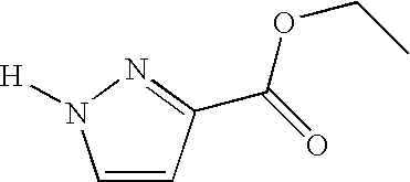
C1=CC(C(=O)OCC)=NN1[H]
